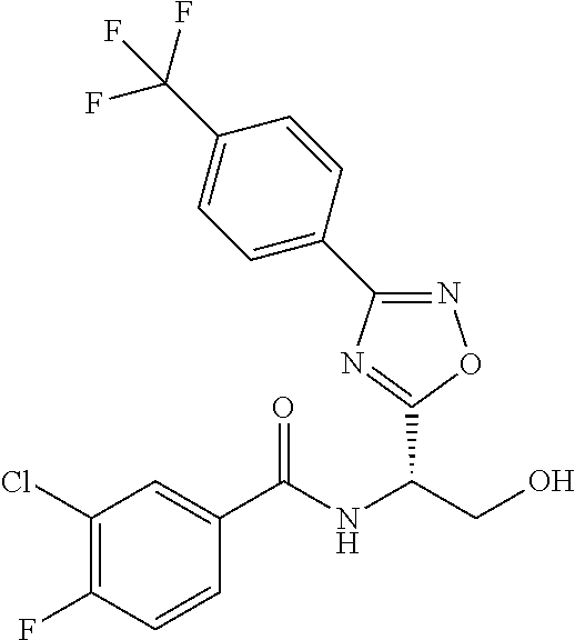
C1(Cl)=C(F)C=CC(C(NC(CO)C2=NC(C3=CC=C(C(F)(F)F)C=C3)=NO2)=O)=C1
